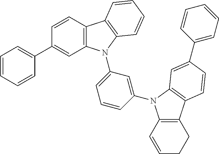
C12=C(N(C3=CC=CC(N4C5=C(C6=C4C=C(C4=CC=CC=C4)C=C6)CCC=C5)=C3)C3=C1C=CC=C3)C=C(C1=CC=CC=C1)C=C2
